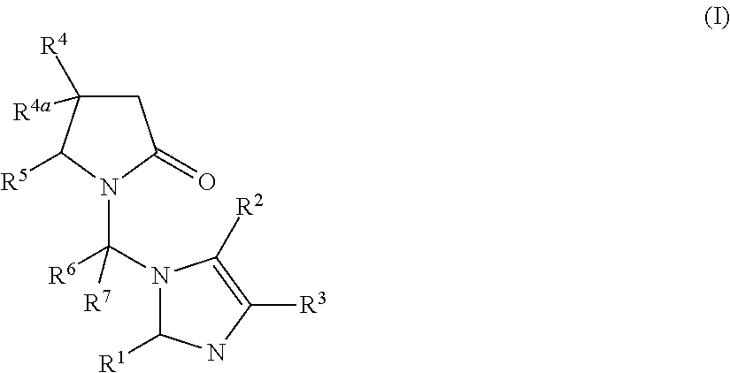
C1C([R4])([R4a])C([R5])N(C(N2C([R1])NC([R3])=C2[R2])([R6])[R7])C1=O
